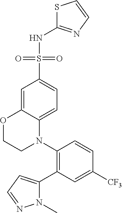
C1=C2C(=CC=C1S(NC1=NC=CS1)(=O)=O)N(C1=C(C3=CC=NN3C)C=C([CF3])C=C1)CCO2
